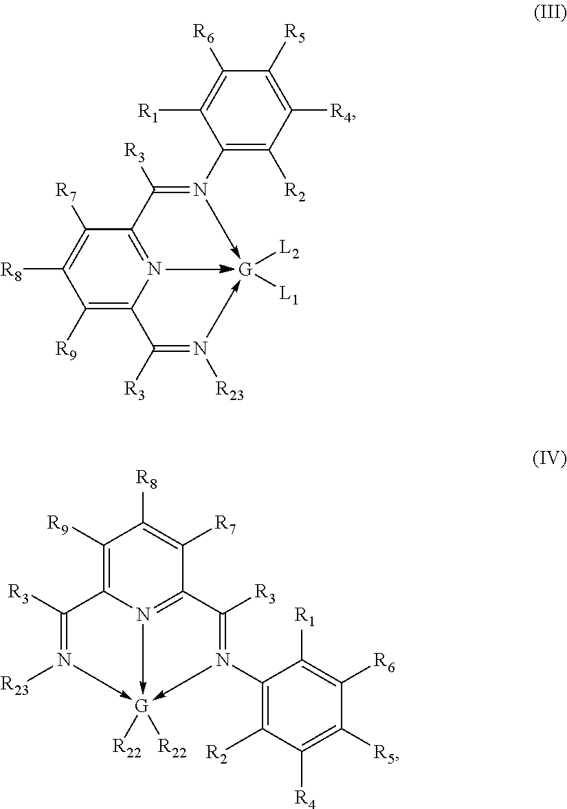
C1([R6])=C([R1])C(N2->[G]([L2])([L1])-N([R23])=C([R3])C3=C([R9])C([R8])=C([R7])C(=N3)C=2[R3])=C([R2])C([R4])=C1[R5].C1([R6])=C([R1])C(N2->[G]3([R22])([R22])-N4=C(C=2[R3])C([R7])=C([R8])C([R9])=C4C([R3])=N->3[R23])=C([R2])C([R4])=C1[R5]
